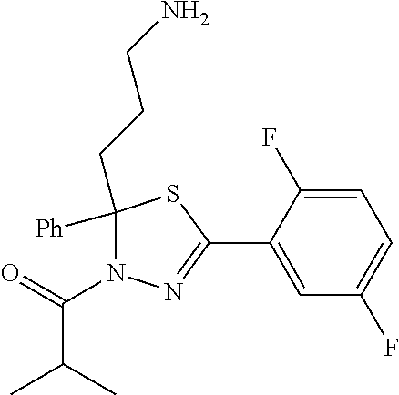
C1([Ph])(CCCN)N(C(=O)C(C)C)N=C(C2=CC(F)=CC=C2F)S1
